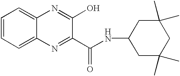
C1(C(NC2CC(C)(C)CC(C)(C)C2)=O)=NC2=CC=CC=C2N=C1O
